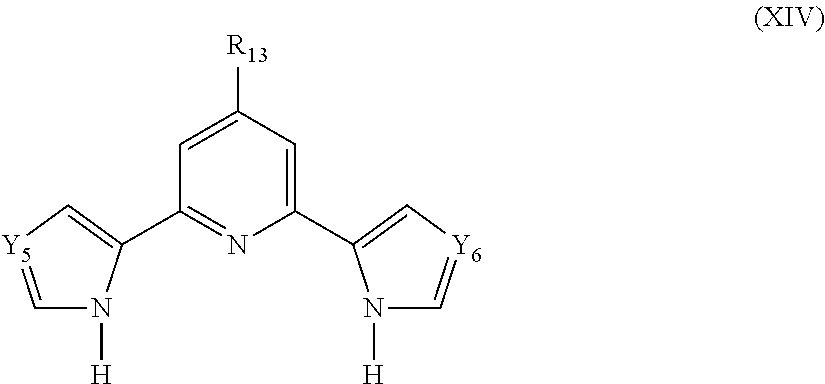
C1(C2=C[Y6]=CN2[H])=CC([R13])=CC(C2=C[Y5]=CN2[H])=N1
